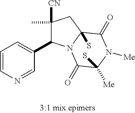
C1(C)([CN])C(C2=CC=CN=C2)N2C(S)(C1)C(=O)N([Me])C([Me])(S)C2=O
